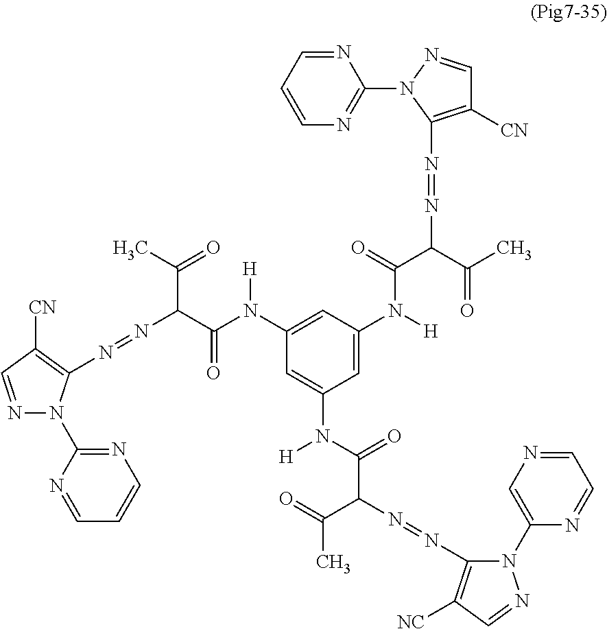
N1=CC([CN])=C(N=NC(C(N([H])C2=CC(N([H])C(=O)C(C(C)=O)N=NC3=C([CN])C=NN3C3=NC=CC=N3)=CC(N(C(=O)C(N=NC3=C([NC])C=NN3C3=CN=CC=N3)C(C)=O)[H])=C2)=O)C(C)=O)N1C1=NC=CC=N1
